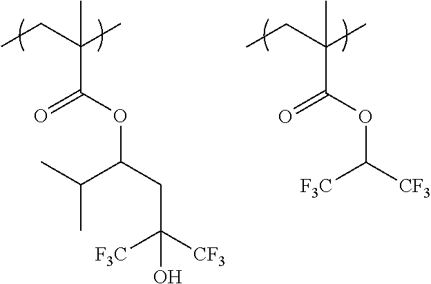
C(C(C)(C)C(OC([CF3])[F3C])=O)C.C(C(C)(C)C(OC(CC([CF3])([F3C])O)C(C)C)=O)C
